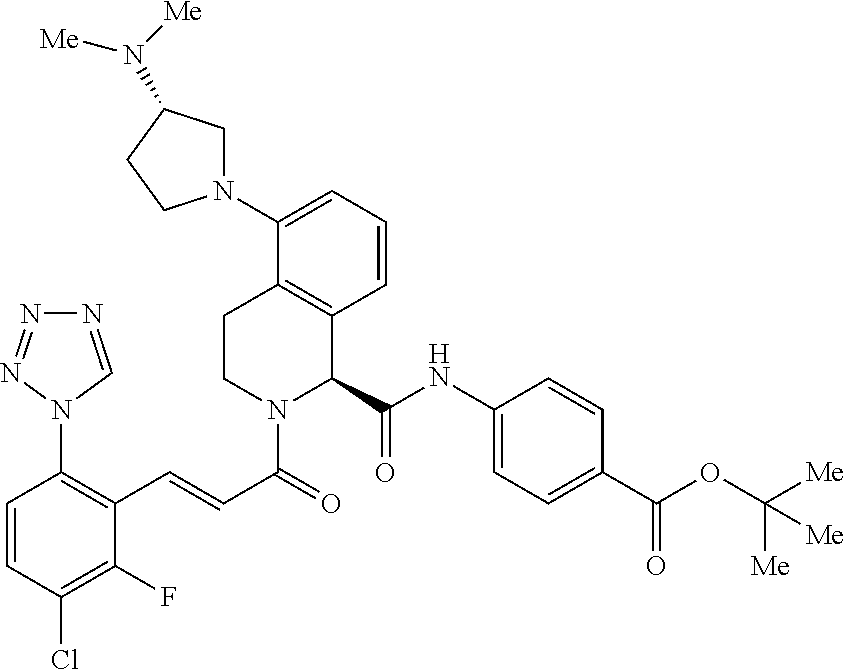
C1(NC(=O)C2C3=C(CCN2C(=O)C=CC2=C(N4N=NN=C4)C=CC(Cl)=C2F)C(N2CC(N([Me])[Me])CC2)=CC=C3)=CC=C(C(OC([Me])([Me])[Me])=O)C=C1
